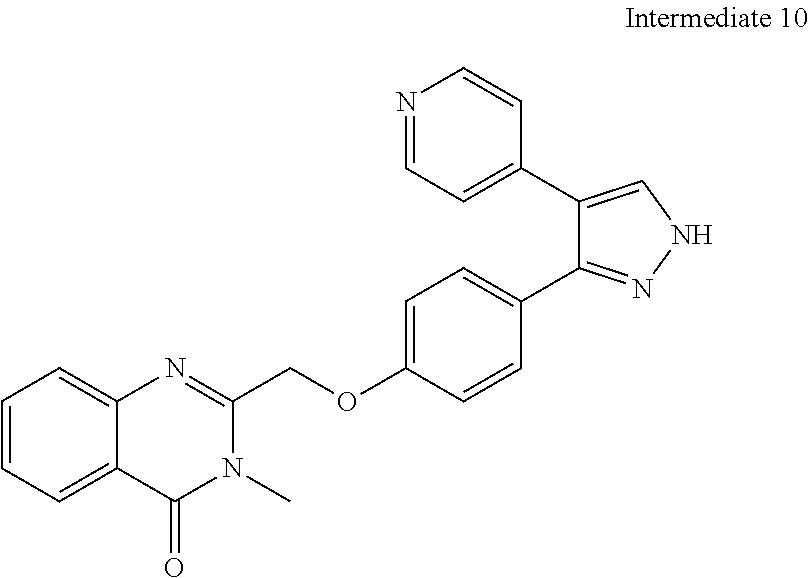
C12=CC=CC=C1C(=O)N(C)C(COC1=CC=C(C3=NNC=C3C3=CC=NC=C3)C=C1)=N2
